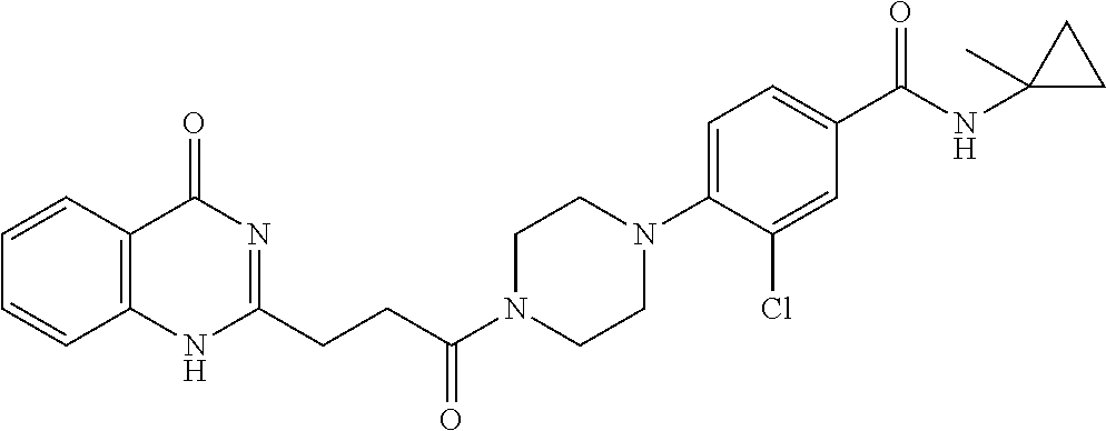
C12=C(NC(CCC(N3CCN(C4=CC=C(C(NC5(C)CC5)=O)C=C4Cl)CC3)=O)=NC1=O)C=CC=C2
